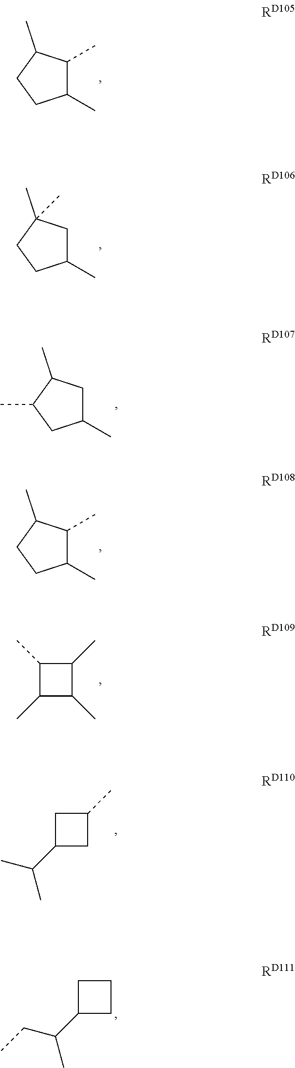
C1(C)C(C)C(C)CC1.C1(C)CC(C)(C)CC1.C1(C)CC(C)C(C)C1.C1(C)C(C)C(C)CC1.C1(C)C(C)C(C)C1C.C1(C(C)C)CC(C)C1.C1(C(CC)C)CCC1
